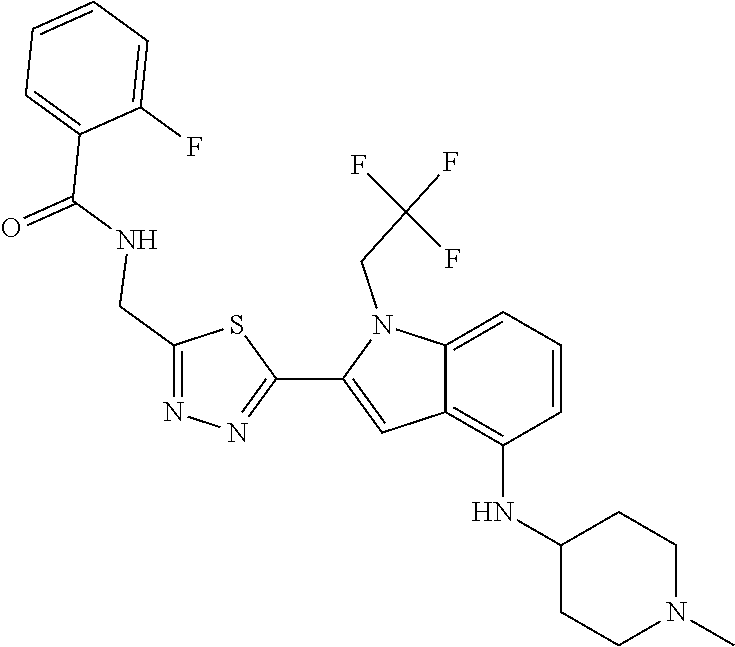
N1=C(CNC(C2=CC=CC=C2F)=O)SC(C2=CC3=C(NC4CCN(C)CC4)C=CC=C3N2CC(F)(F)F)=N1
